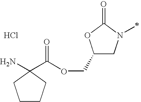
C1(COC(C2(N)CCCC2)=O)CN(C)C(=O)O1.Cl
